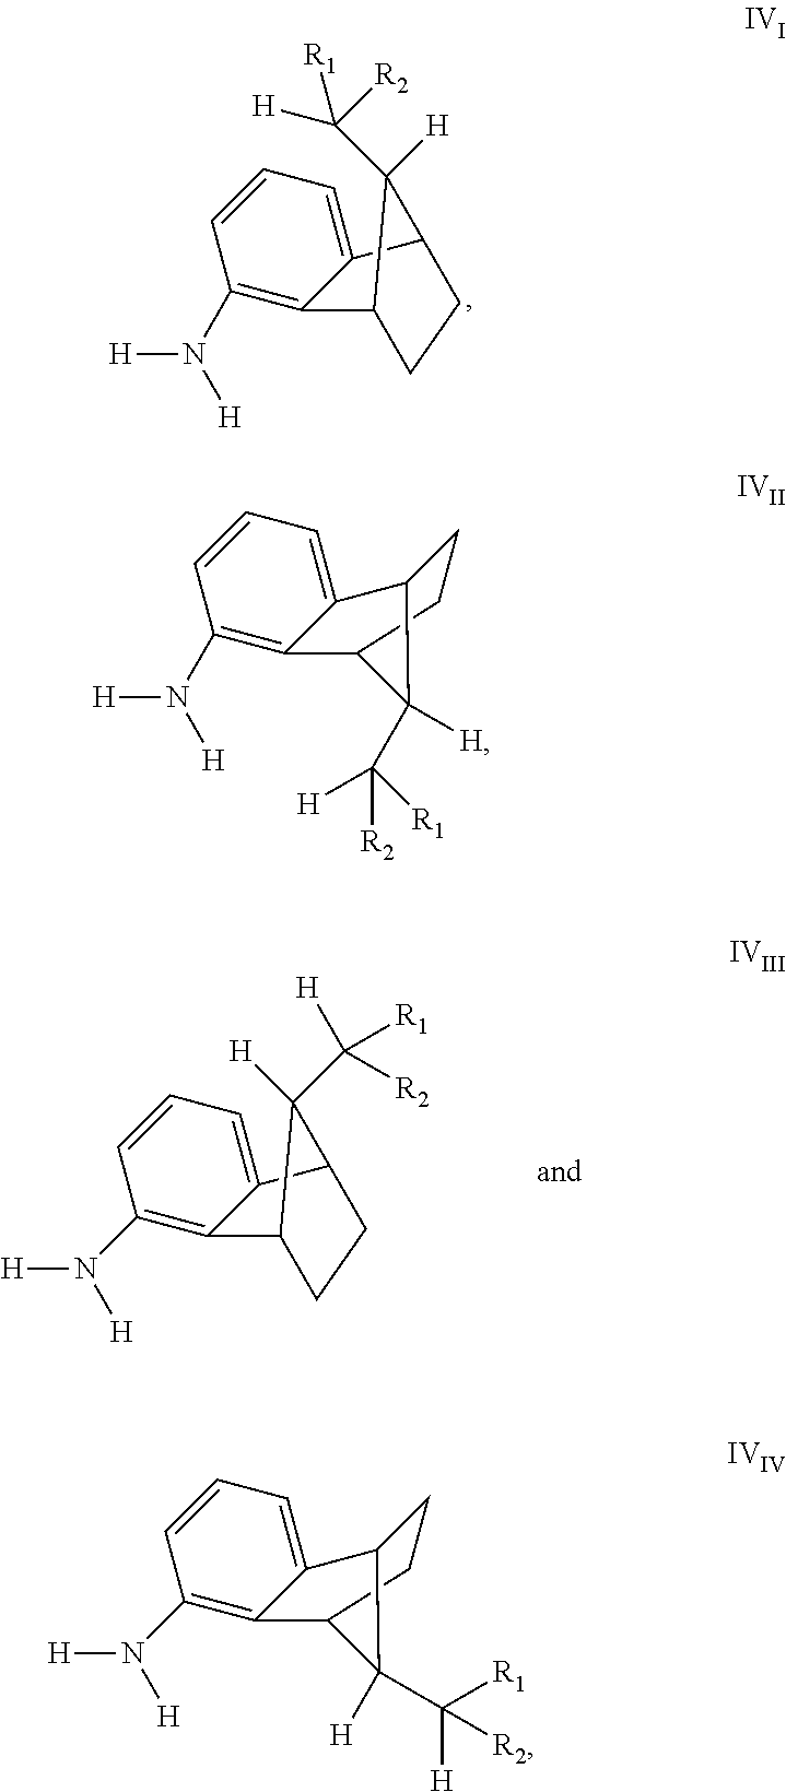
[H]N(C1=C2C(=CC=C1)C1C([H])(C([R2])([R1])[H])C2CC1)[H].[H]N(C1=C2C(=CC=C1)C1CCC2C1([H])C([H])([R1])[R2])[H].[H]N(C1=C2C(=CC=C1)C1CCC2C1(C([R1])([H])[R2])[H])[H].[H]N(C1=C2C(=CC=C1)C1C(C([R1])([H])[R2])([H])C2CC1)[H]
